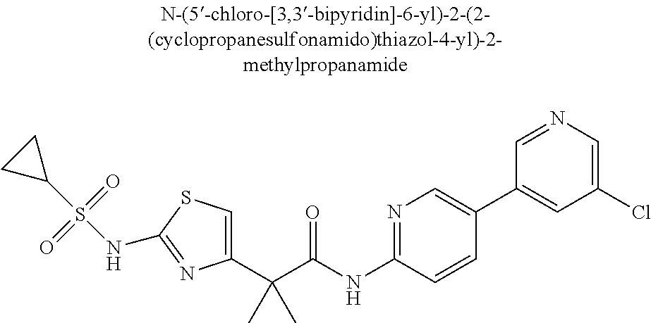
C1(C(C(NC2=NC=C(C3=CC(Cl)=CN=C3)C=C2)=O)(C)C)=CSC(NS(C2CC2)(=O)=O)=N1
